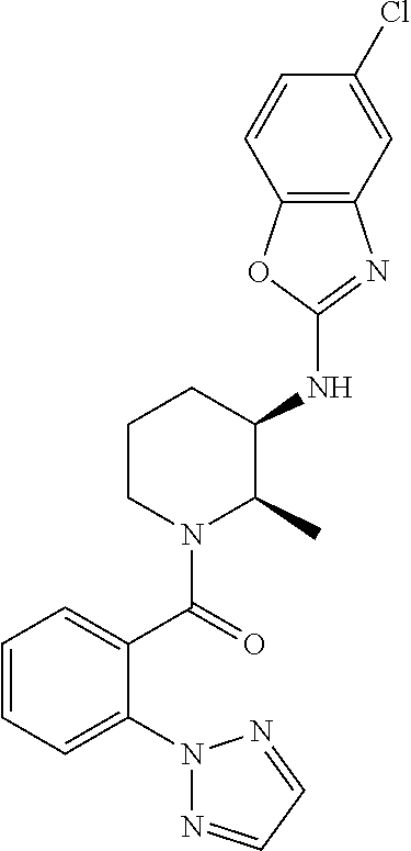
C1(NC2CCCN(C(=O)C3=CC=CC=C3N3N=CC=N3)C2C)=NC2=C(O1)C=CC(Cl)=C2
